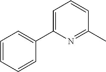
C1(C2=CC=CC=C2)=CC=CC(C)=N1
